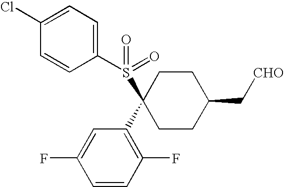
C1(Cl)=CC=C(S(C2(C3=C(F)C=CC(F)=C3)CCC(C[CHO])CC2)(=O)=O)C=C1
